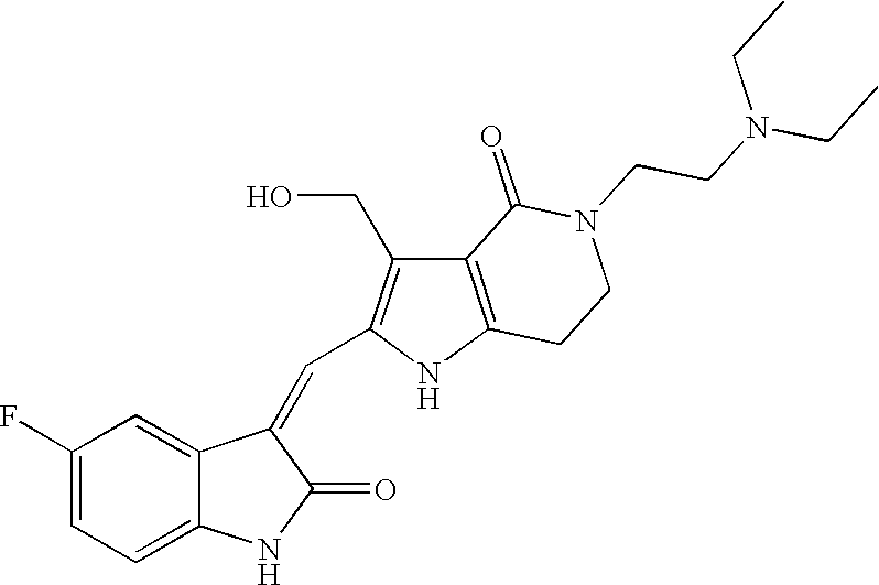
C1(F)=CC=C2C(=C1)C(=CC1=C(CO)C3=C(N1)CCN(CCN(CC)CC)C3=O)C(=O)N2
